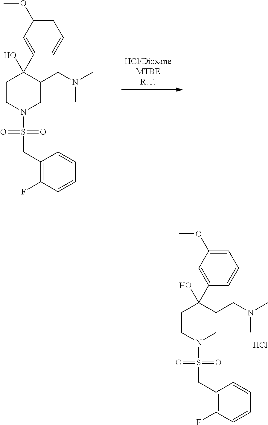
C1(CS(=O)(=O)N2CC(CN(C)C)C(C3=CC(OC)=CC=C3)(O)CC2)=C(F)C=CC=C1.Cl.C1(CS(=O)(=O)N2CC(CN(C)C)C(C3=CC(OC)=CC=C3)(O)CC2)=C(F)C=CC=C1
